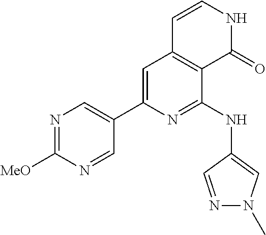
C1(C2=CC3=C(C(NC4=CN(C)N=C4)=N2)C(=O)NC=C3)=CN=C([MeO])N=C1
